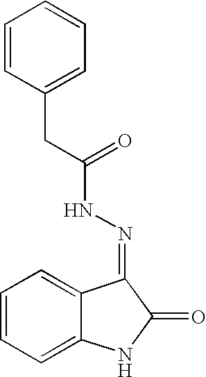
C12=CC=CC=C1NC(=O)C2=NNC(=O)CC1=CC=CC=C1
